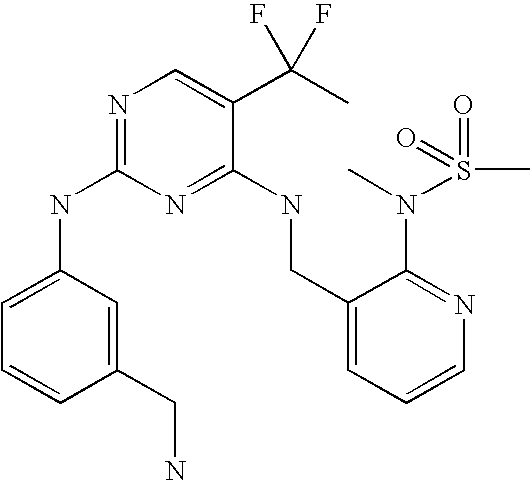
C1(NC2=NC=C(C(C)(F)F)C(NCC3=CC=CN=C3N(C)S(C)(=O)=O)=N2)=CC=CC(CN)=C1
